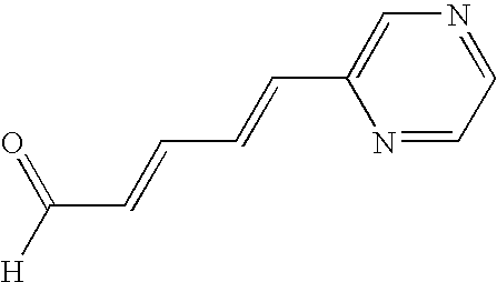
C1(C=CC=CC([H])=O)=CN=CC=N1
